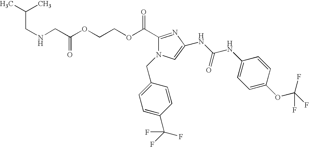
C(NCC(OCCOC(C1=NC(NC(NC2=CC=C(OC(F)(F)F)C=C2)=O)=CN1CC1=CC=C(C(F)(F)F)C=C1)=O)=O)C(C)C
